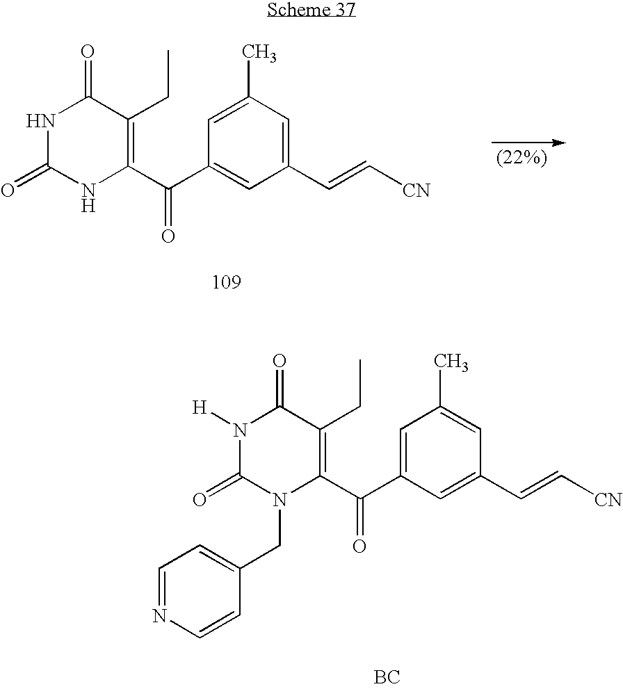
C1(CC)=C(C(C2=CC(C=C[CN])=CC(C)=C2)=O)NC(=O)NC1=O.C1(CC)=C(C(C2=CC(C)=CC(C=C[CN])=C2)=O)N(CC2=CC=NC=C2)C(=O)N([H])C1=O.[BC]
